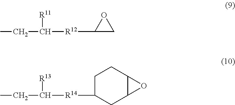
[R11]C([R12]C1CO1)CC.[R13]C([R14]C1CC2C(CC1)O2)CC
